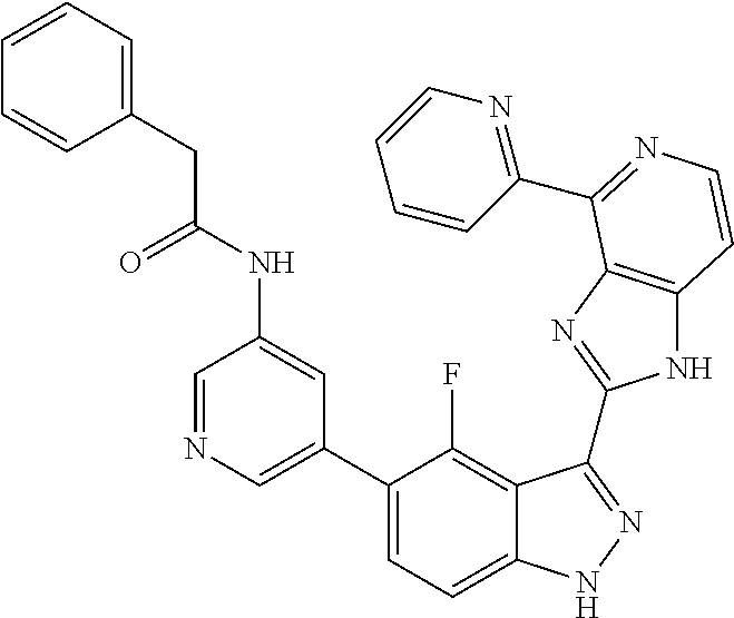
C1=C(C2=CC=C3C(=C2F)C(C2=NC4=C(N2)C=CN=C4C2=NC=CC=C2)=NN3)C=C(NC(=O)CC2=CC=CC=C2)C=N1
